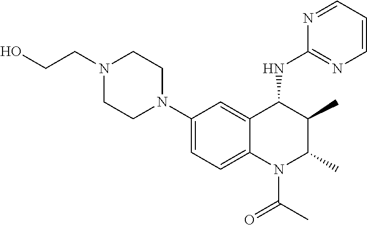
C1(N2CCN(CCO)CC2)=CC=C2C(=C1)C(NC1=NC=CC=N1)C(C)C(C)N2C(C)=O
